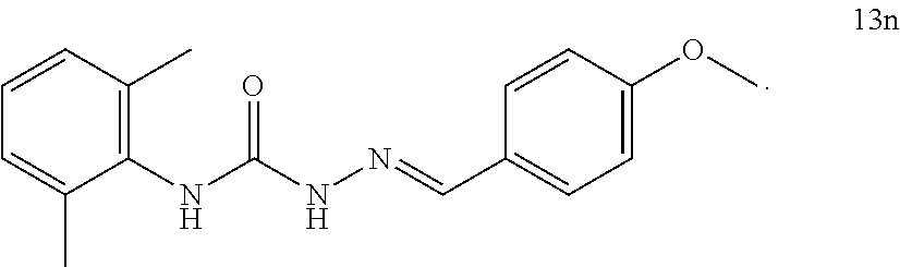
C1=CC=C(C)C(NC(NN=CC2=CC=C(OC)C=C2)=O)=C1C
